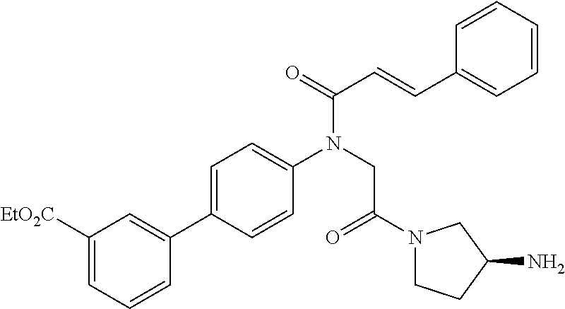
C1([EtO2C])=CC=CC(C2=CC=C(N(CC(=O)N3CCC(N)C3)C(=O)C=CC3=CC=CC=C3)C=C2)=C1
